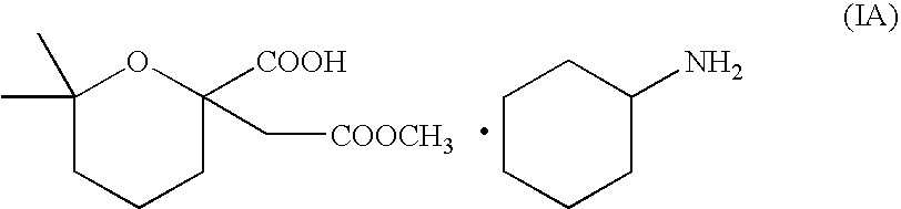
C1(C)(C)CCCC(C[COOCH3])([COOH])O1.C1CCCC(N)C1
